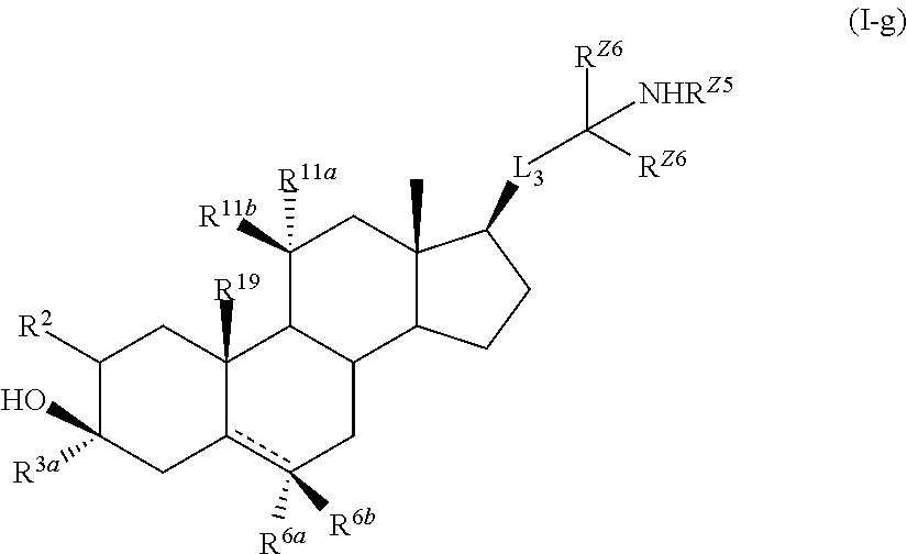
C1([R2])C([R3a])(O)Cc2c([R6b])([R6a])CC3C(C2([R19])C1)C([R11a])([R11b])CC1(C)C3CCC1[L3]C([RZ6])([RZ6])[NHRZ5]
